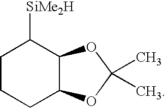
C1CCC2C(C1[SiMe2H])OC(C)(C)O2
